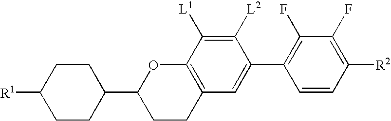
C1CC2=C(OC1C1CCC([R1])CC1)C([L1])=C([L2])C(C1=C(F)C(F)=C([R2])C=C1)=C2
